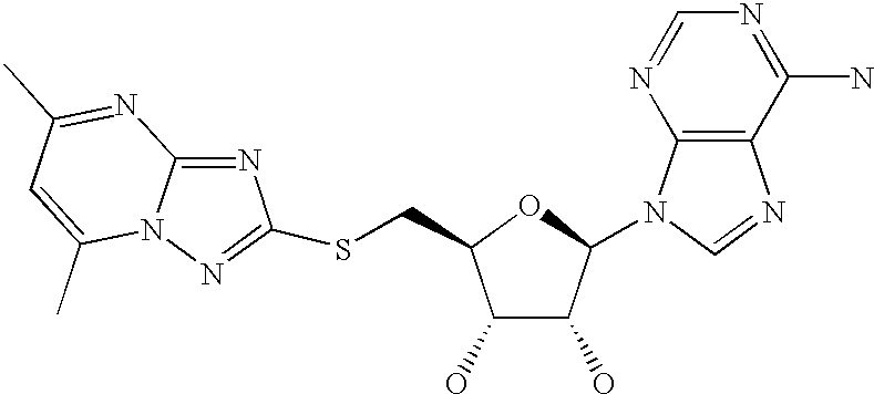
C1(O)C(O)C(N2C3=C(N=C2)C(N)=NC=N3)OC1CSC1=NN2C(=N1)N=C(C)C=C2C
